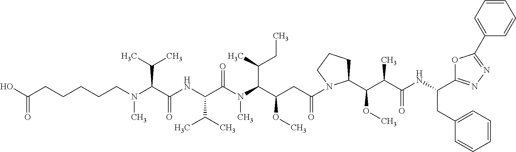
OC(CCCCCN(C(C(NC(C(N(C(C(CC(=O)N1C(C(C(C(NC(C2=NN=C(C3=CC=CC=C3)O2)CC2=CC=CC=C2)=O)C)OC)CCC1)OC)C(CC)C)C)=O)C(C)C)=O)C(C)C)C)=O
